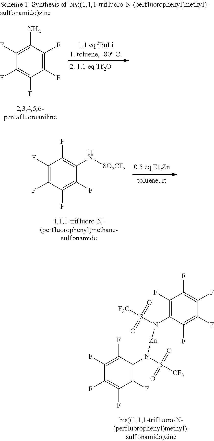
C1(F)=C(N)C(F)=C(F)C(F)=C1F.C1(F)=C(F)C(F)=C(F)C(N[SO2CF3])=C1F.C1(F)=C(F)C(N(S([CF3])(=O)=O)[Zn]N(C2=C(F)C(F)=C(F)C(F)=C2F)S([F3C])(=O)=O)=C(F)C(F)=C1F
